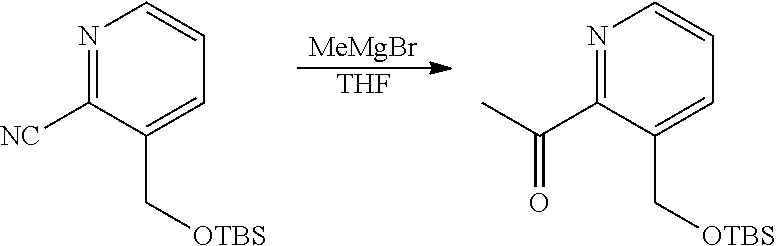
N1=C([NC])C(C[OTBS])=CC=C1.[MeMgBr].[THF].N1=C(C(C)=O)C(C[OTBS])=CC=C1
